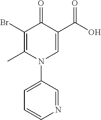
C1(Br)=C(C)N(C2=CC=CN=C2)C=C(C(O)=O)C1=O
